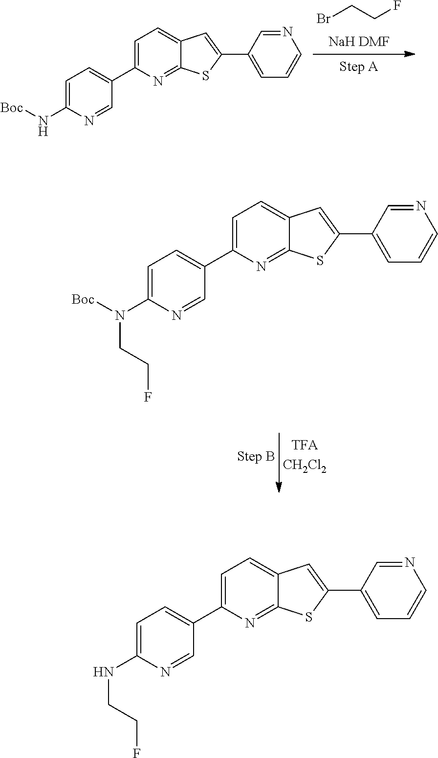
BrCCF.[Boc]NC1=CC=C(C2=CC=C3C(=N2)SC(C2=CC=CN=C2)=C3)C=N1.[Boc]N(C1=CC=C(C2=CC=C3C(=N2)SC(C2=CC=CN=C2)=C3)C=N1)CCF.N(C1=CC=C(C2=CC=C3C(=N2)SC(C2=CC=CN=C2)=C3)C=N1)CCF
